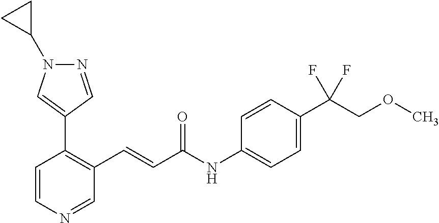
C1=CN=CC(C=CC(NC2=CC=C(C(COC)(F)F)C=C2)=O)=C1C1=CN(C2CC2)N=C1
